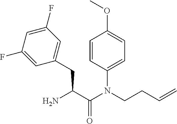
C1=CC(N(C(C(N)CC2=CC(F)=CC(F)=C2)=O)CCC=C)=CC=C1OC
